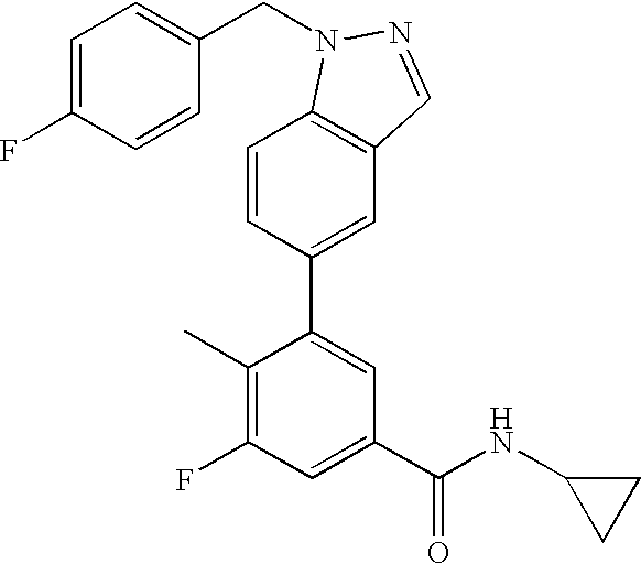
C1=CC(C2=CC(C(NC3CC3)=O)=CC(F)=C2C)=CC2=C1N(CC1=CC=C(F)C=C1)N=C2
